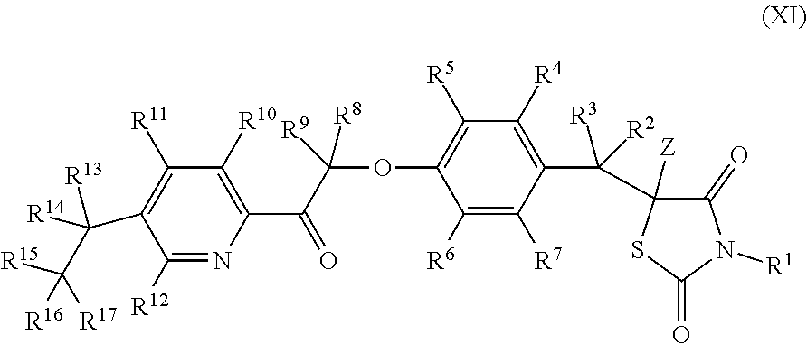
C1([Z])(C(C2=C([R4])C([R5])=C(OC(C(C3=C([R10])C([R11])=C(C(C([R17])([R15])[R16])([R13])[R14])C([R12])=N3)=O)([R8])[R9])C([R6])=C2[R7])([R3])[R2])C(=O)N([R1])C(=O)S1
